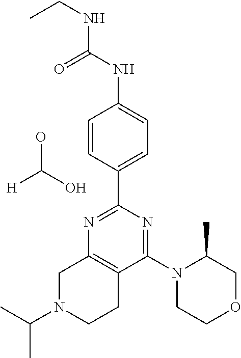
C1=CC(C2=NC3=C(C(N4CCOCC4C)=N2)CCN(C(C)C)C3)=CC=C1NC(=O)NCC.[H]C(O)O
